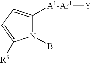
N1(B)C([A1-Ar1][Y])=CC=C1[R3]
